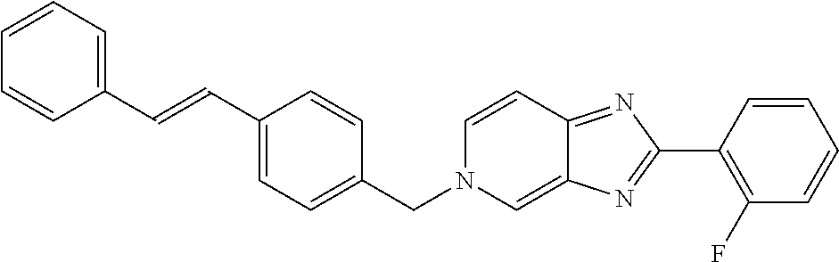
C1=CC=C(C=CC2=CC=C(CN3C=C4C(=NC(C5=C(F)C=CC=C5)=N4)C=C3)C=C2)C=C1
